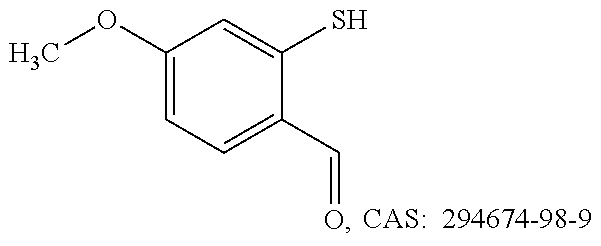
O(C1=CC=C(C=O)C(S)=C1)C
